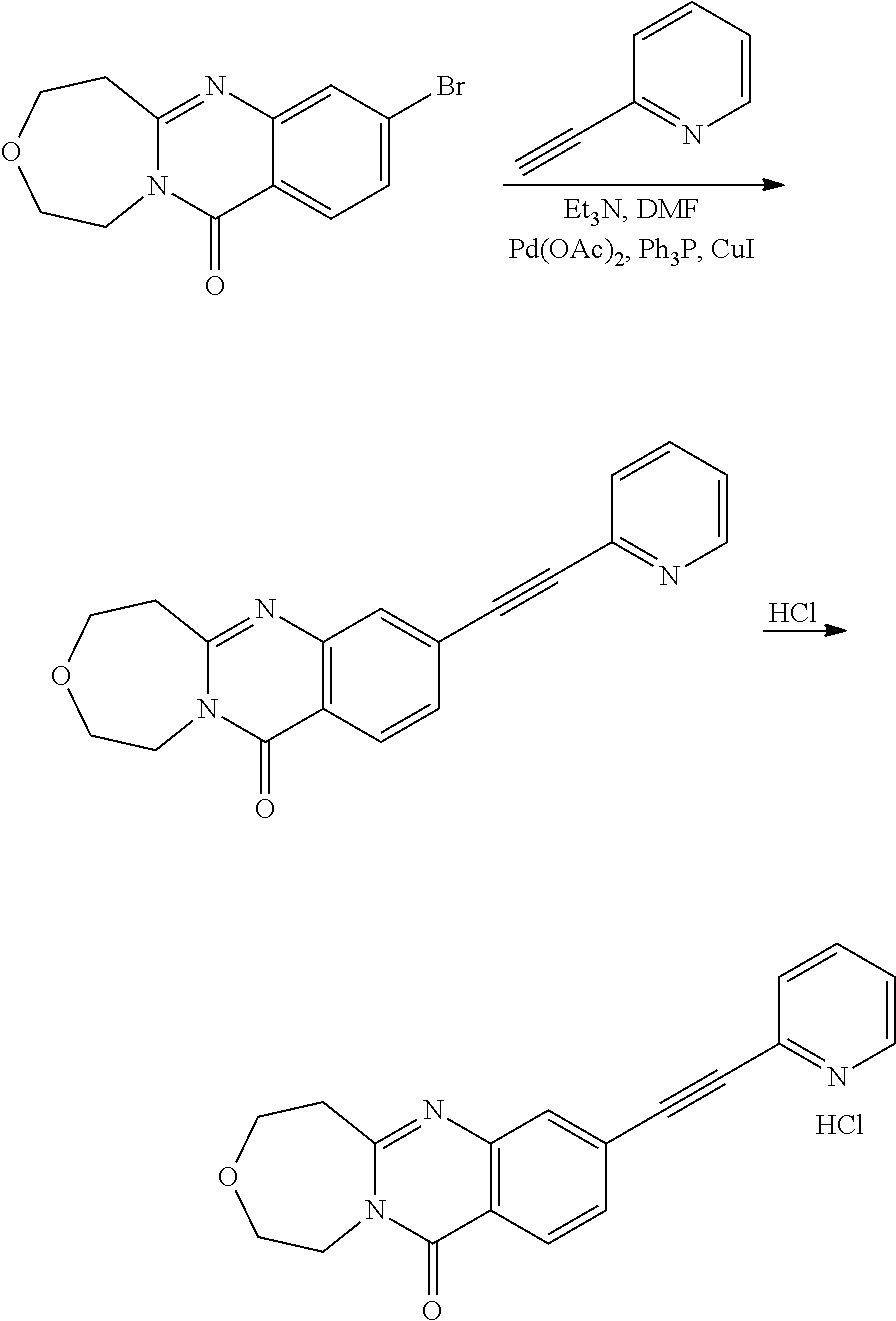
C1=CC=CN=C1C#C.C12=NC3=CC(Br)=CC=C3C(=O)N1CCOCC2.Cl.C12=NC3=C(C(=O)N1CCOCC2)C=CC(C#CC1=NC=CC=C1)=C3.C12=NC3=C(C(=O)N1CCOCC2)C=CC(C#CC1=NC=CC=C1)=C3.Cl
